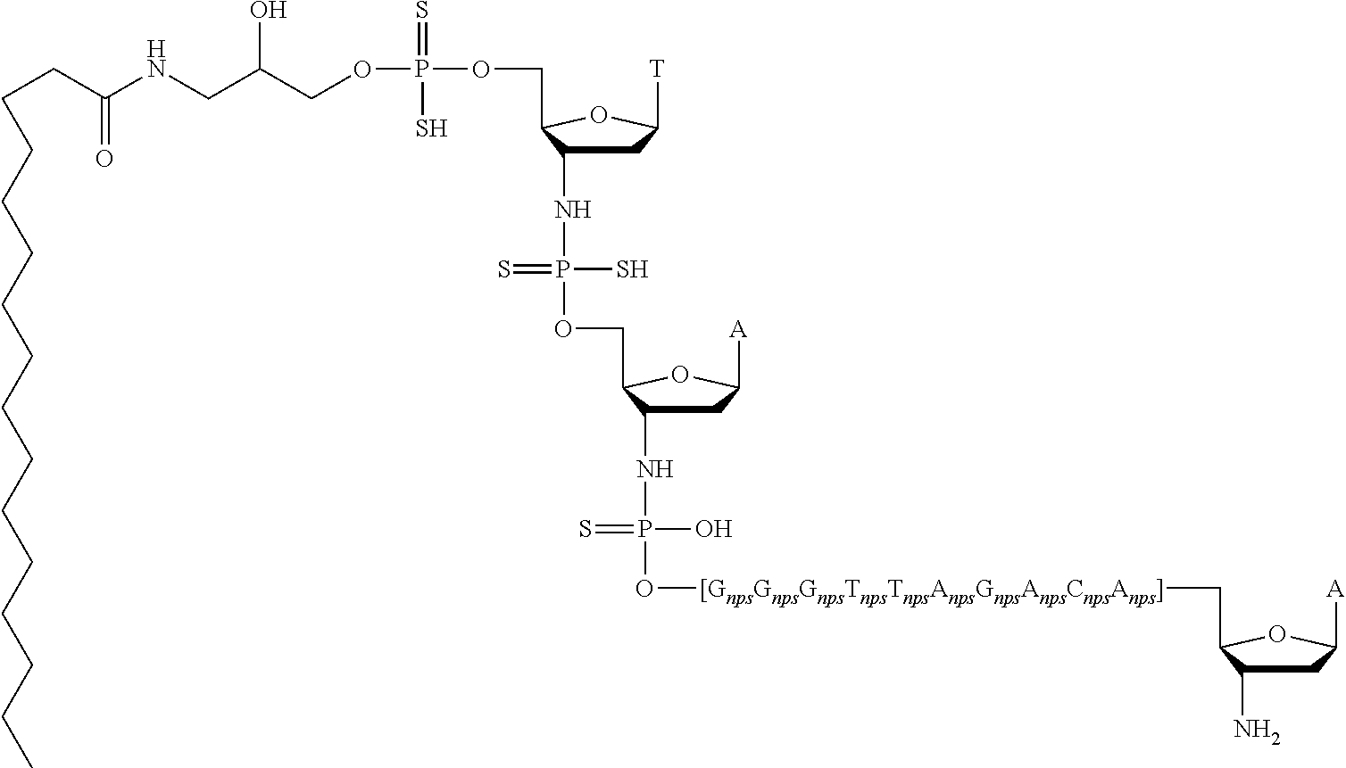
C(CC(NCC(COP(OCC1C(NP(OCC2C(NP(=S)(O)O[[GnpsGnpsGnpsTnpsTnpsAnpsGnpsAnpsCnpsAnps]]CC3C(N)CC([A])O3)CC([A])O2)(S)=S)CC([T])O1)(=S)S)O)=O)CCCCCCCCCCCCC
